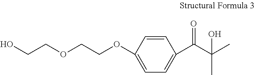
C1=CC(OCCOCCO)=CC=C1C(C(C)(C)O)=O
